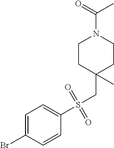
C1CC(CS(C2=CC=C(Br)C=C2)(=O)=O)(C)CCN1C(C)=O
